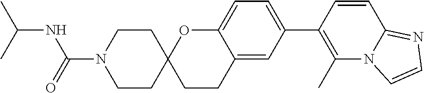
C12=CC(C3=C(C)N4C(=NC=C4)C=C3)=CC=C1OC1(CC2)CCN(C(NC(C)C)=O)CC1
